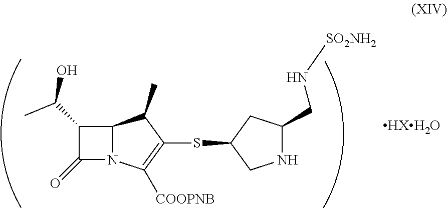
[HXH2O].C1(C(C)O)C(=O)N2C1C(C)C(SC1CC(CN[SO2NH2])NC1)=C2[COOPNB]
